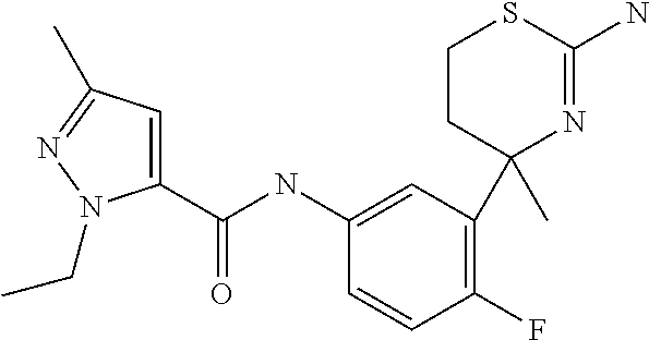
C1CC(C)(C2=C(F)C=CC(NC(=O)C3=CC(C)=NN3CC)=C2)N=C(N)S1
